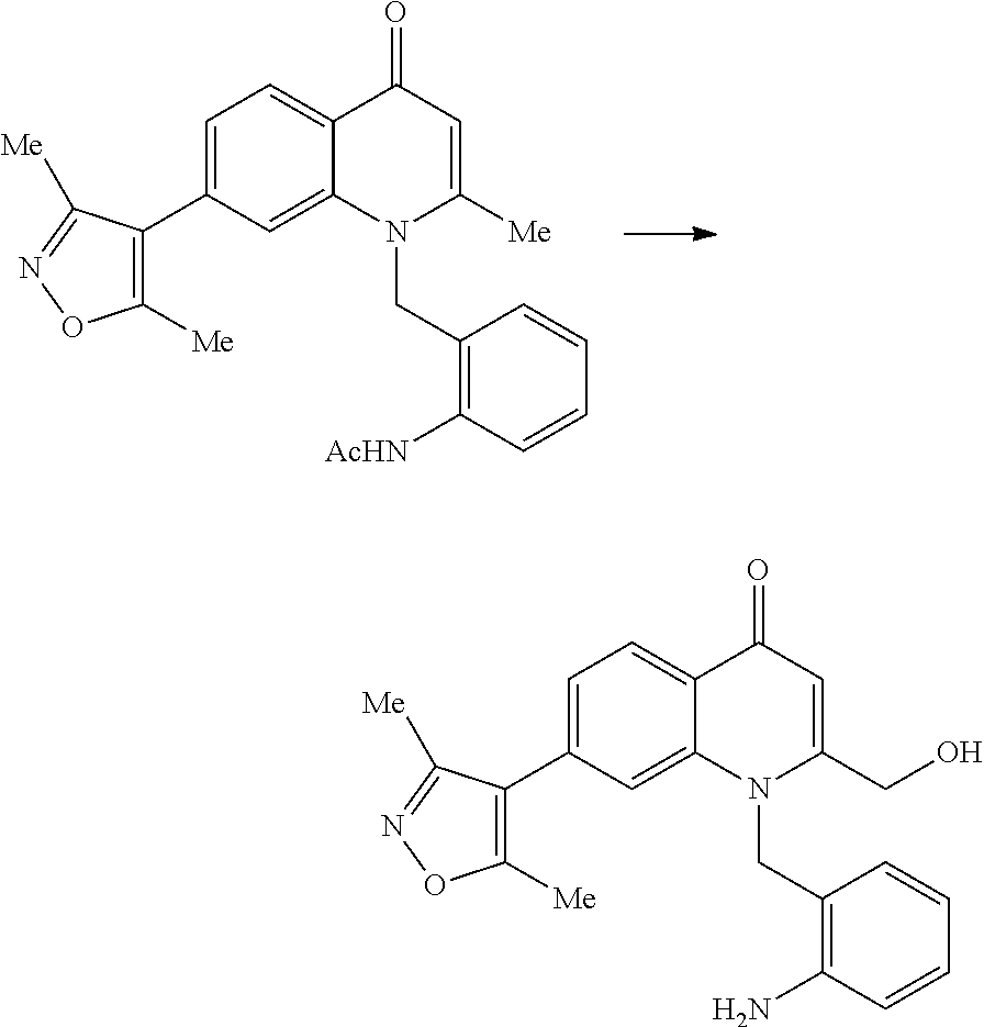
C1=C(C2=C([Me])ON=C2[Me])C=C2C(=C1)C(=O)C=C([Me])N2CC1=C([AcHN])C=CC=C1.C1=C(C2=C([Me])ON=C2[Me])C=C2C(=C1)C(=O)C=C(CO)N2CC1=C(N)C=CC=C1
